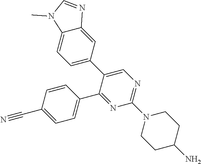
C1=CC(C#N)=CC=C1C1=NC(N2CCC(N)CC2)=NC=C1C1=CC=C2C(=C1)N=CN2C
